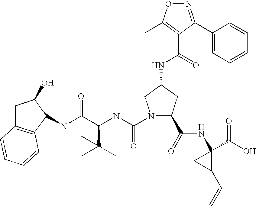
C1C2=C(C(NC(C(NC(=O)N3C(C(=O)NC4(C(O)=O)CC4C=C)CC(NC(C4=C(C)ON=C4C4=CC=CC=C4)=O)C3)C(C)(C)C)=O)C1O)C=CC=C2
